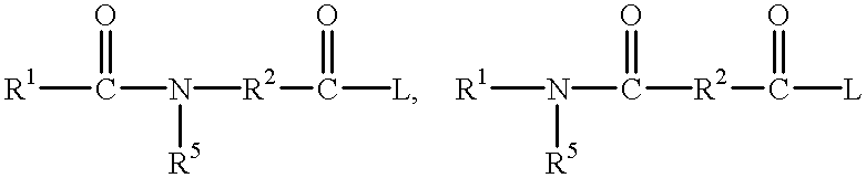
[R1]C(N([R5])[R2]C(=O)[L])=O.[R1]N(C([R2]C(=O)[L])=O)[R5]
